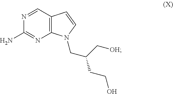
N1=CC2=C(N=C1N)N(CC(C[OH])CCO)C=C2
